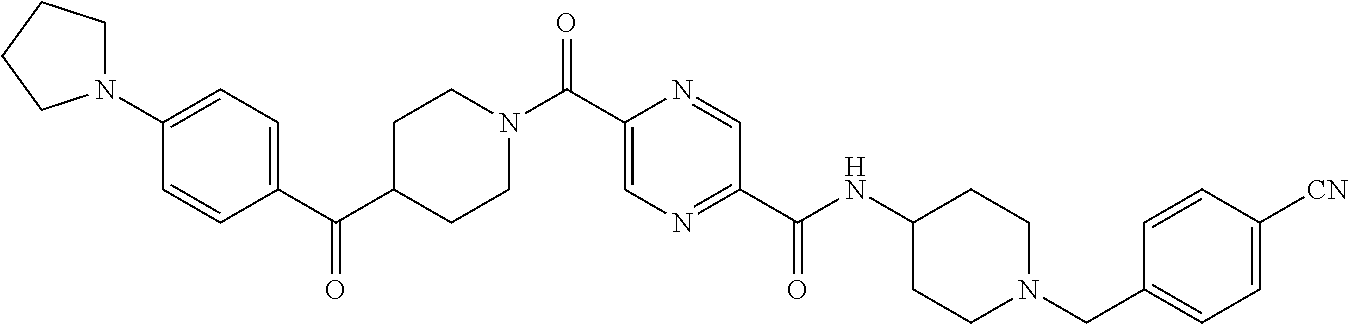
C1(C(C2CCN(C(C3=CN=C(C(NC4CCN(CC5=CC=C([CN])C=C5)CC4)=O)C=N3)=O)CC2)=O)=CC=C(N2CCCC2)C=C1
